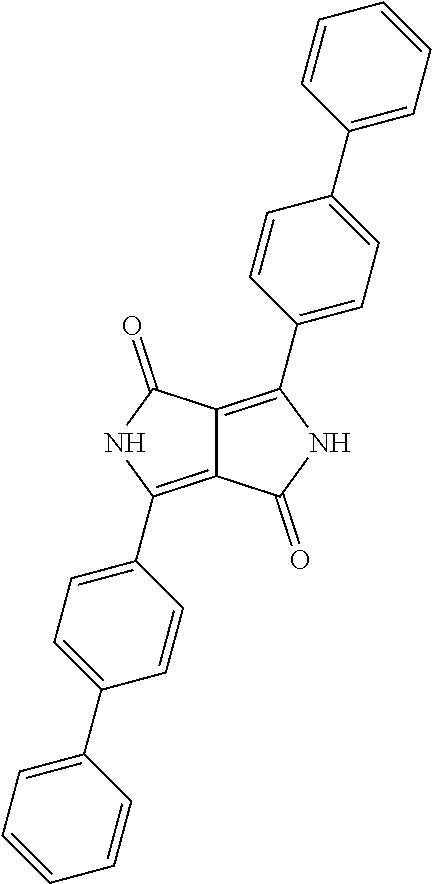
C12=C(C3=CC=C(C4=CC=CC=C4)C=C3)NC(=O)C1=C(C1=CC=C(C3=CC=CC=C3)C=C1)NC2=O
